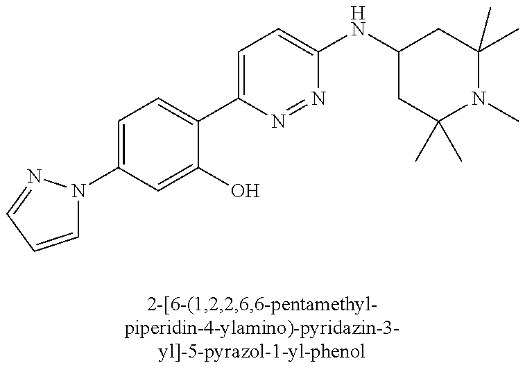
C1(N2C=CC=N2)=CC=C(C2=CC=C(NC3CC(C)(C)N(C)C(C)(C)C3)N=N2)C(O)=C1
